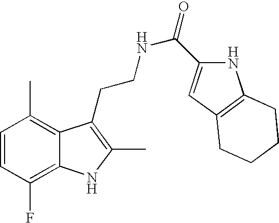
C1=CC(F)=C2C(=C1C)C(CCNC(=O)C1=CC3=C(N1)CCCC3)=C(C)N2
